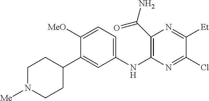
C1([MeO])=CC=C(NC2=C(C(N)=O)N=C([Et])C(Cl)=N2)C=C1C1CCN([Me])CC1
